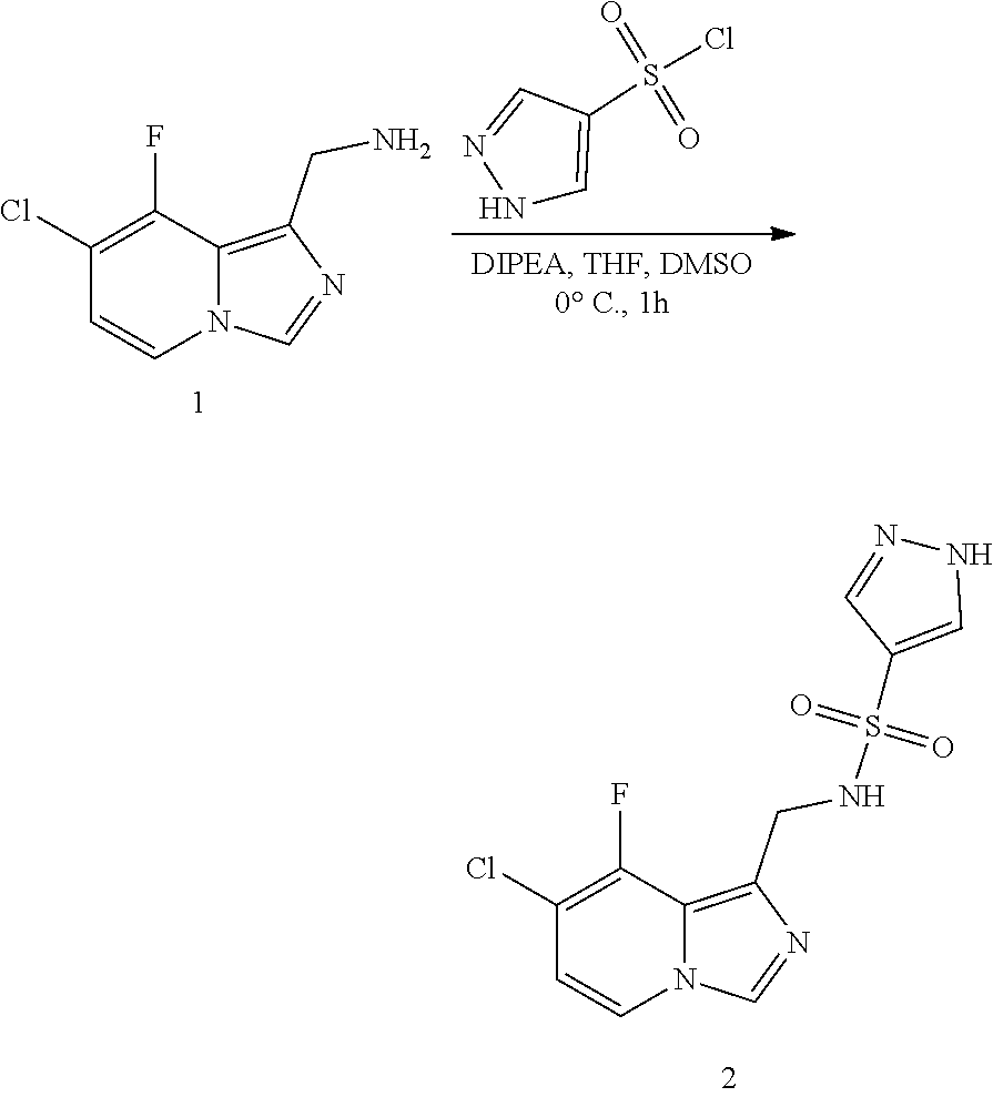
C1(Cl)=C(F)C2=C(CN)N=CN2C=C1.N1C=C(S(Cl)(=O)=O)C=N1.C1(Cl)=C(F)C2=C(CNS(C3=CNN=C3)(=O)=O)N=CN2C=C1
